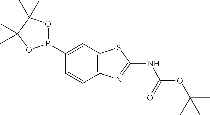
C1(B2OC(C)(C)C(C)(C)O2)=CC2=C(C=C1)N=C(NC(OC(C)(C)C)=O)S2
